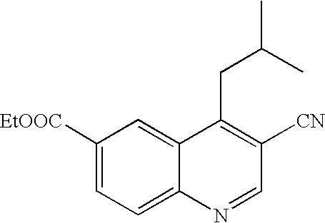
C1([EtOOC])=CC=C2C(=C1)C(CC(C)C)=C([CN])C=N2
